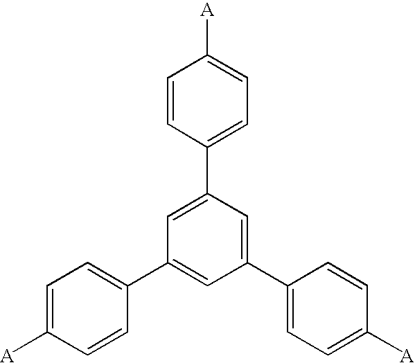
C1(C2=CC=C([A])C=C2)=CC(C2=CC=C([A])C=C2)=CC(C2=CC=C([A])C=C2)=C1
